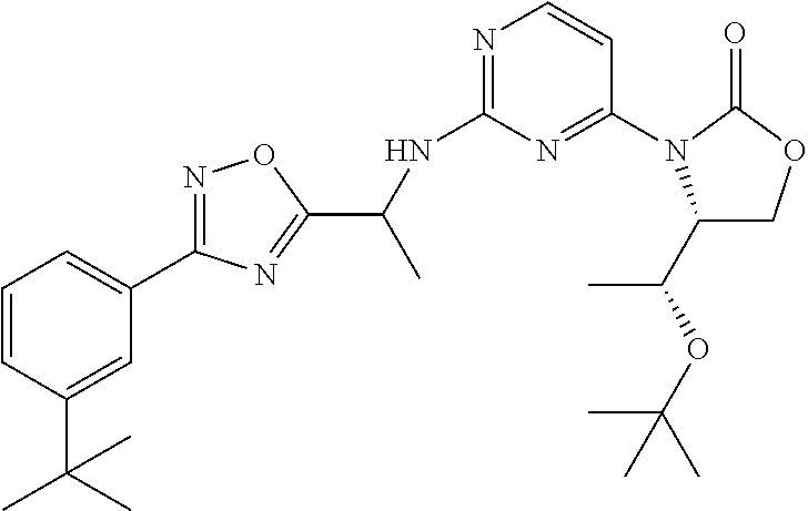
C1=CC(C(C)(C)C)=CC(C2=NOC(C(NC3=NC=CC(N4C(C(OC(C)(C)C)C)COC4=O)=N3)C)=N2)=C1
